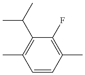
C1=CC(C)=C(F)C(C(C)C)=C1C
